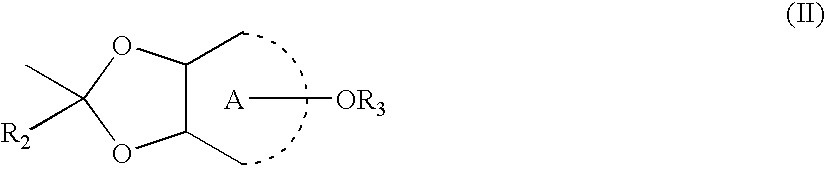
C1(C)C(C)OC(C)([R2])O1.[OR3][A]
